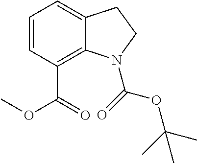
C1=CC(C(=O)OC)=C2C(=C1)CCN2C(OC(C)(C)C)=O
